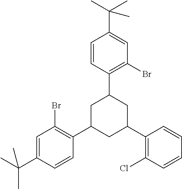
C1=C(C(C)(C)C)C=CC(C2CC(C3=C(Cl)C=CC=C3)CC(C3=C(Br)C=C(C(C)(C)C)C=C3)C2)=C1Br
